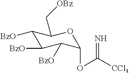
C1([BzO])C([BzO])C([BzO])C(OC([CCl3])=N)OC1C[OBz]
